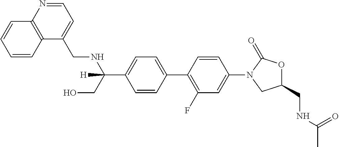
C1(C(CO)(NCC2=CC=NC3=C2C=CC=C3)[H])=CC=C(C2=C(F)C=C(N3CC(CNC(C)=O)OC3=O)C=C2)C=C1
